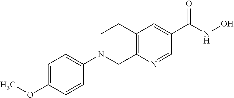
C12=C(N=CC(C(NO)=O)=C1)CN(C1=CC=C(OC)C=C1)CC2
